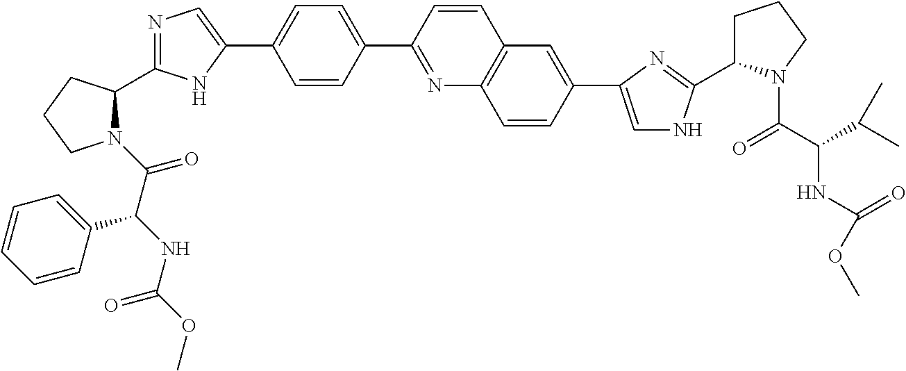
N1(C(C(NC(=O)OC)C2=CC=CC=C2)=O)C(C2=NC=C(C3=CC=C(C4=NC5=C(C=C4)C=C(C4=CNC(C6CCCN6C(C(C(C)C)NC(=O)OC)=O)=N4)C=C5)C=C3)N2)CCC1
